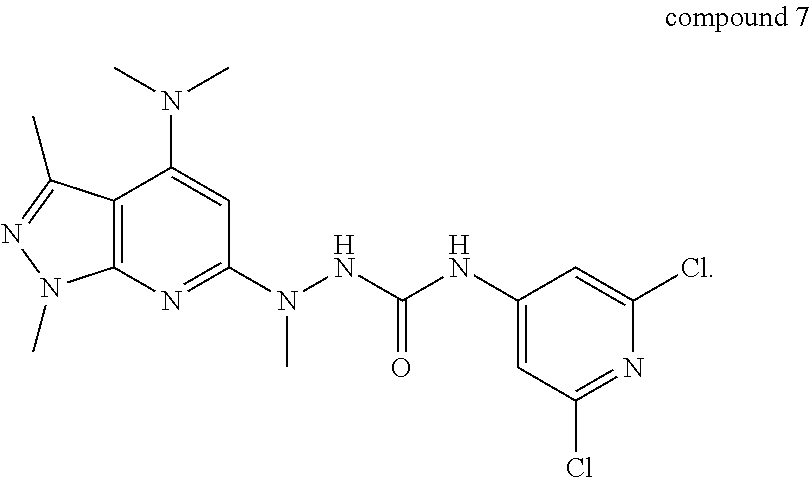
C12=C(N=C(N(NC(NC3=CC(Cl)=NC(Cl)=C3)=O)C)C=C1N(C)C)N(C)N=C2C
